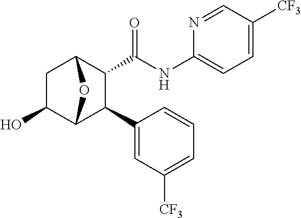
C1(O)C2C(C3=CC([CF3])=CC=C3)C(C(NC3=CC=C([CF3])C=N3)=O)C(C1)O2
